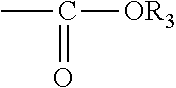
C(=O)([OR3])C
